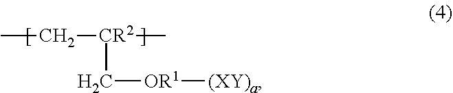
CC[CR2](C[OR1][(XY)a])C
